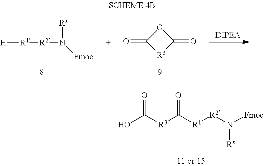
OC([R3]C([R1][R2]N([Fmoc])[Rx])=O)=O.[H][R1][R2]N([Rx])[Fmoc].O=C1[R3]C(=O)O1
